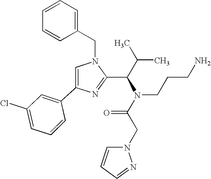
N1(CC2=CC=CC=C2)C=C(C2=CC(Cl)=CC=C2)N=C1C(C(C)C)N(C(CN1C=CC=N1)=O)CCCN
